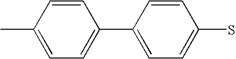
C1=C(C2=CC=C(S)C=C2)C=CC(C)=C1
